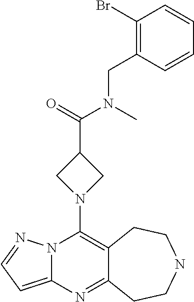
N12C(=CC=N1)N=C1C(=C2N2CC(C(=O)N(C)CC3=C(Br)C=CC=C3)C2)CCNCC1
